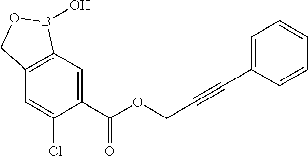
C1=C(C(OCC#CC2=CC=CC=C2)=O)C(Cl)=CC2=C1B(O)OC2
